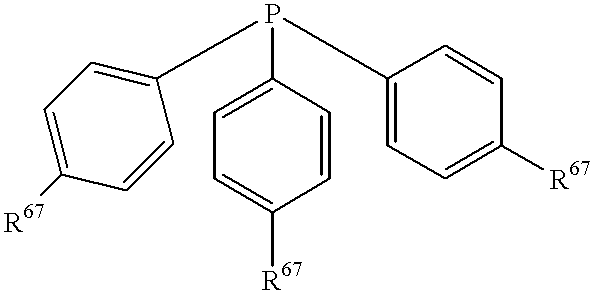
C1(P(C2=CC=C([R67])C=C2)C2=CC=C([R67])C=C2)=CC=C([R67])C=C1
